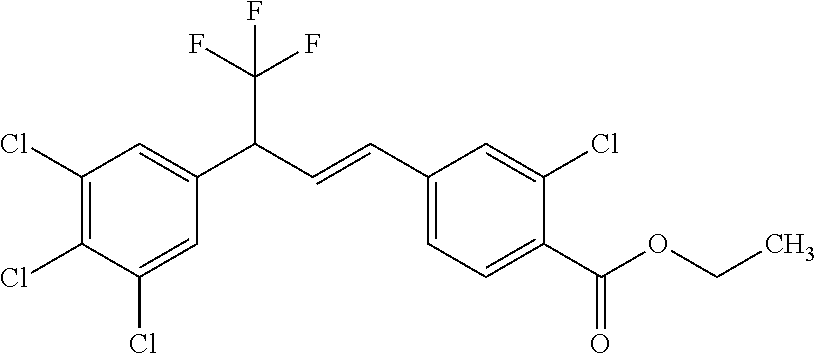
C1(Cl)=C(Cl)C(Cl)=CC(C(C=CC2=CC=C(C(OCC)=O)C(Cl)=C2)C(F)(F)F)=C1
